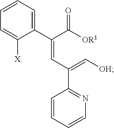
C1=CC=CN=C1C(C=C(C([OR1])=O)C1=CC=CC=C1[X])=C[OH]
